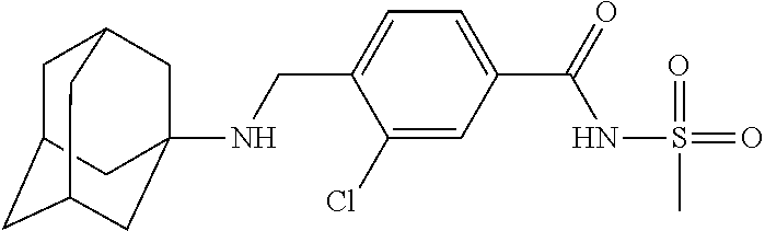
C1(Cl)=CC(C(=O)NS(=O)(=O)C)=CC=C1CNC12CC3CC(CC(C1)C3)C2
